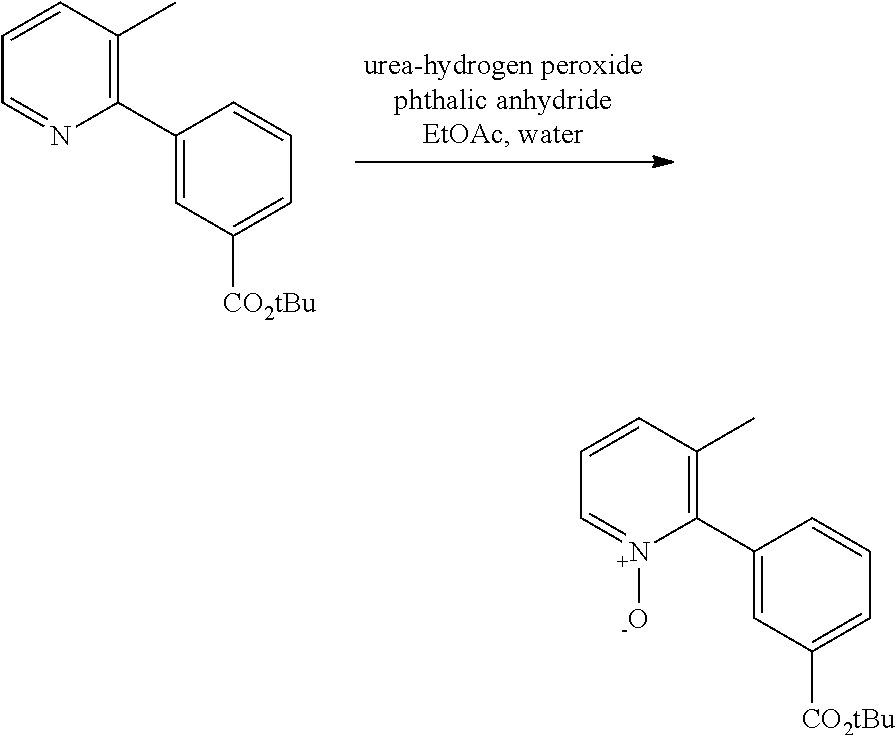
C1(C2=C(C)C=CC=N2)=CC([CO2tBu])=CC=C1.C1(C2=C(C)C=CC=[N+]2[-O])=CC([CO2tBu])=CC=C1
